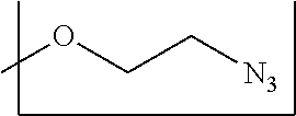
COCC[N3]
